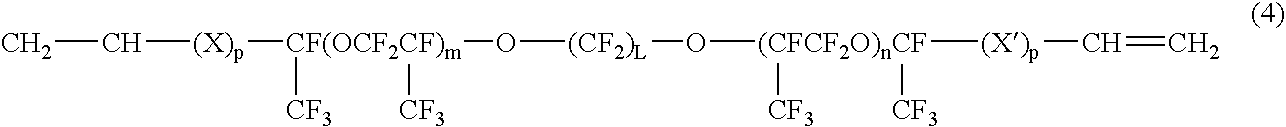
CC[(X)p][CF(OCF2CF)m](O[(CF2)L]O[(CFCF2O)nCF]([CF3])([(X)p]C=C)[CF3])([CF3])[CF3]
